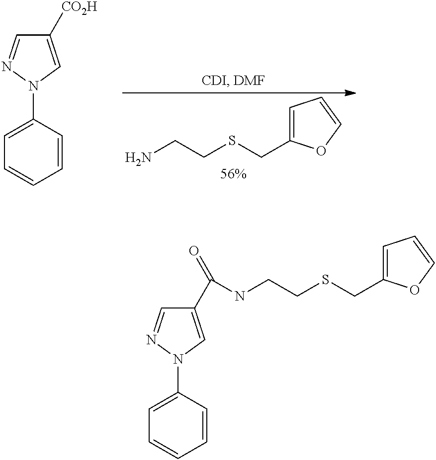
C1=C(N2N=CC([CO2H])=C2)C=CC=C1.NCCSCC1=CC=CO1.C1=C(N2N=CC(C(=O)NCCSCC3=CC=CO3)=C2)C=CC=C1
